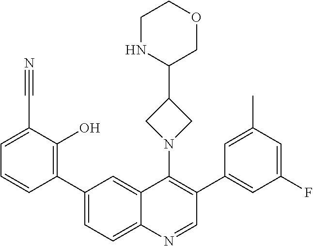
C1=C(C#N)C(O)=C(C2=CC=C3C(=C2)C(N2CC(C4COCCN4)C2)=C(C2=CC(F)=CC(C)=C2)C=N3)C=C1
